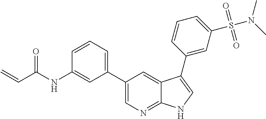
C(C(NC1=CC(C2=CN=C3C(=C2)C(C2=CC(S(N(C)C)(=O)=O)=CC=C2)=CN3)=CC=C1)=O)=C
